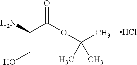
O=C(OC(C)(C)C)C(CO)N.Cl
